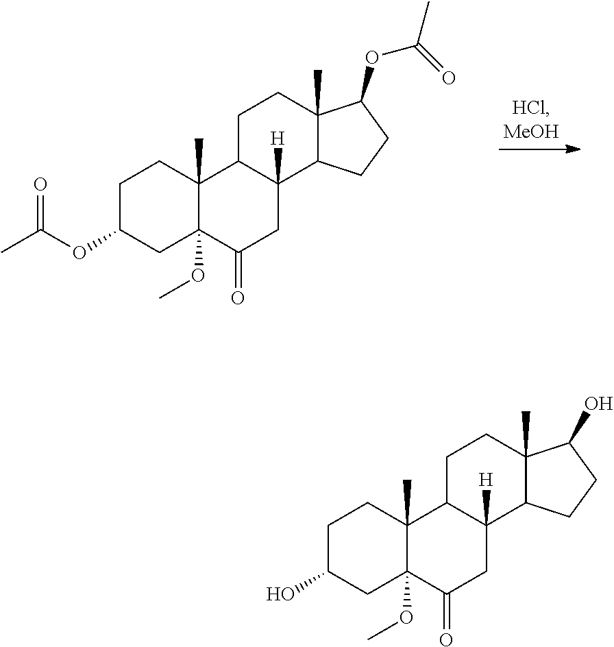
C1C(OC(C)=O)CC2(OC)C(C)(C1)C1C([H])(CC2=O)C2C(C)(CC1)C(OC(=O)C)CC2.C1C(O)CC2(OC)C(C)(C1)C1C([H])(CC2=O)C2C(C)(CC1)C(O)CC2
